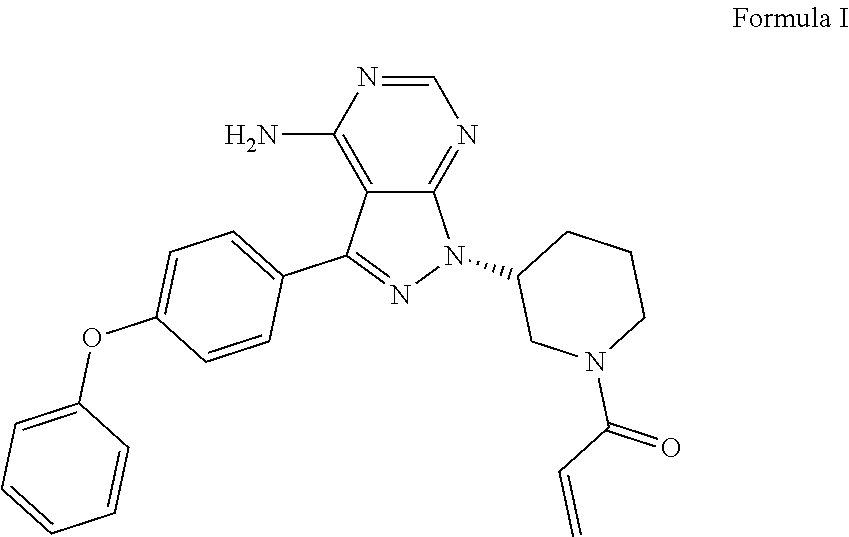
C12=C(N)N=CN=C1N(C1CN(C(=O)C=C)CCC1)N=C2C1=CC=C(OC2=CC=CC=C2)C=C1
